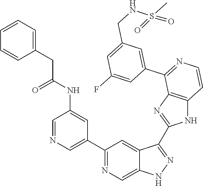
C1=NC=C(C2=NC=C3C(=C2)C(C2=NC4=C(N2)C=CN=C4C2=CC(CNS(C)(=O)=O)=CC(F)=C2)=NN3)C=C1NC(CC1=CC=CC=C1)=O
